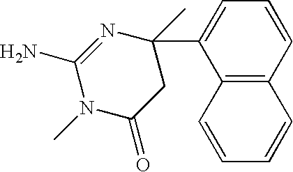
C12=C(C=CC=C1C1(C)N=C(N)N(C)C(=O)C1)C=CC=C2
